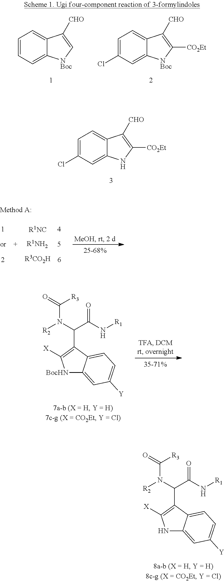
C1=C(Cl)C=C2C(=C1)C([CHO])=C([CO2Et])N2.C1=CC=C2C(=C1)C([CHO])=C[NBoc]2.C1=C(Cl)C=C2C(=C1)C([CHO])=C([CO2Et])[NBoc]2.N1C2=CC([Y])=CC=C2C(C(N([R2])C(=O)[R3])C(N[R1])=O)=C1[X].[BocHN]1C2=CC([Y])=CC=C2C(C(N([R2])C(=O)[R3])C(N[R1])=O)=C1[X].[R1NC].[R1NH2].[R3CO2H]
